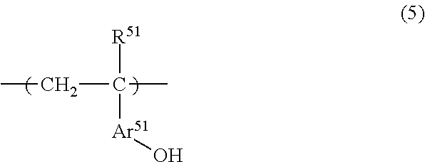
O[Ar51]C([R51])(C)CC
